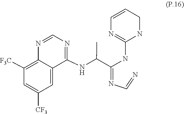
N(C=N)=C(C(NC1=NC=NC2=C([F3C])C=C([CF3])C=C12)C)NC1=NC=CCN1
